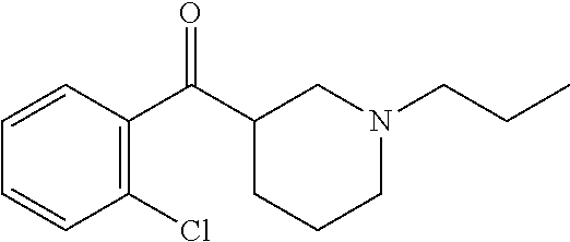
C1=CC(C(C2CCCN(CCC)C2)=O)=C(Cl)C=C1
